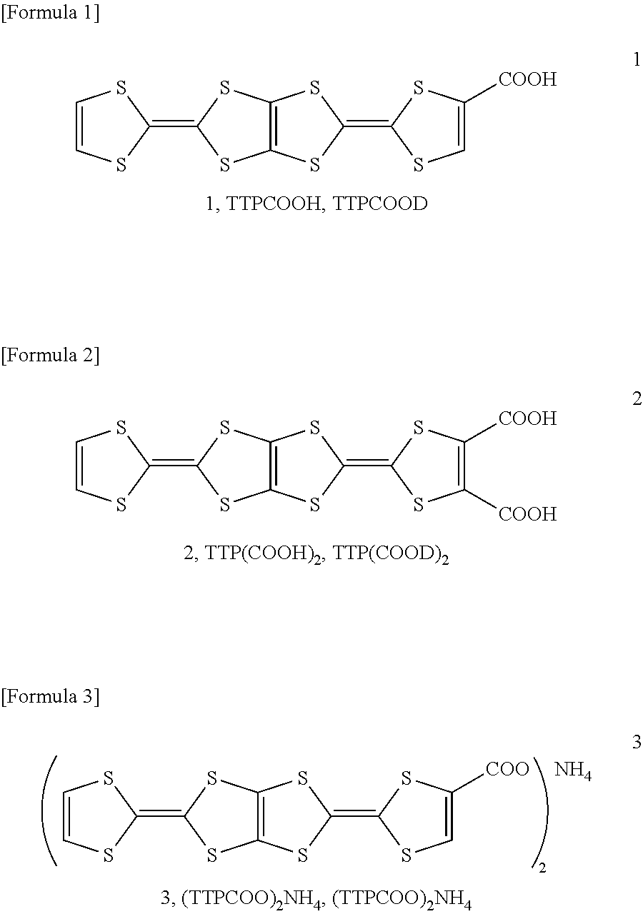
C1=CSC(=C2SC3=C(S2)SC(=C2SC=C([COOH])S2)S3)S1.C1=CSC(=C2SC3=C(S2)SC(=C2SC([COOH])=C([COOH])S2)S3)S1.C1=CSC(=C2SC3=C(S2)SC(=C2SC=C([COO])S2)S3)S1.N
